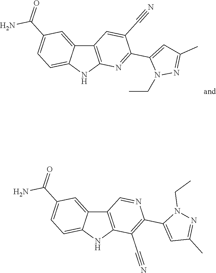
C12=C(NC3=CC=C(C(=O)N)C=C13)N=C(C1=CC(C)=NN1CC)C(C#N)=C2.C12=C(NC3=CC=C(C(=O)N)C=C13)C(C#N)=C(C1=CC(C)=NN1CC)N=C2
